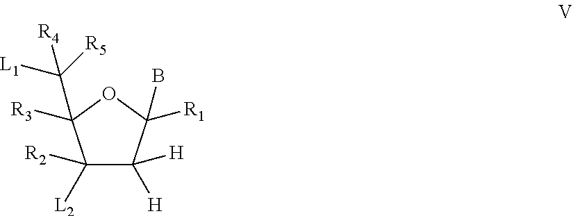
C1([R2])([L2])C([H])([H])C([R1])(B)OC1([R3])C([R4])([R5])[L1]
